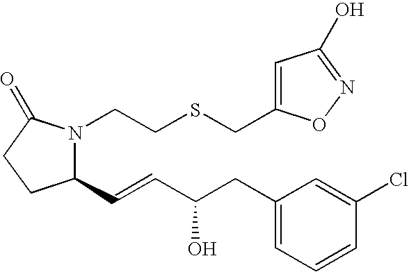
C1(C=CC(CC2=CC=CC(Cl)=C2)O)N(CCSCC2=CC(O)=NO2)C(=O)CC1
